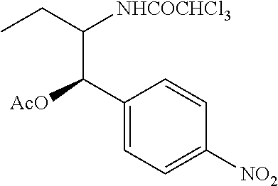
CCC([NHCOCHCl3])C(C1=CC=C([NO2])C=C1)[AcO]
